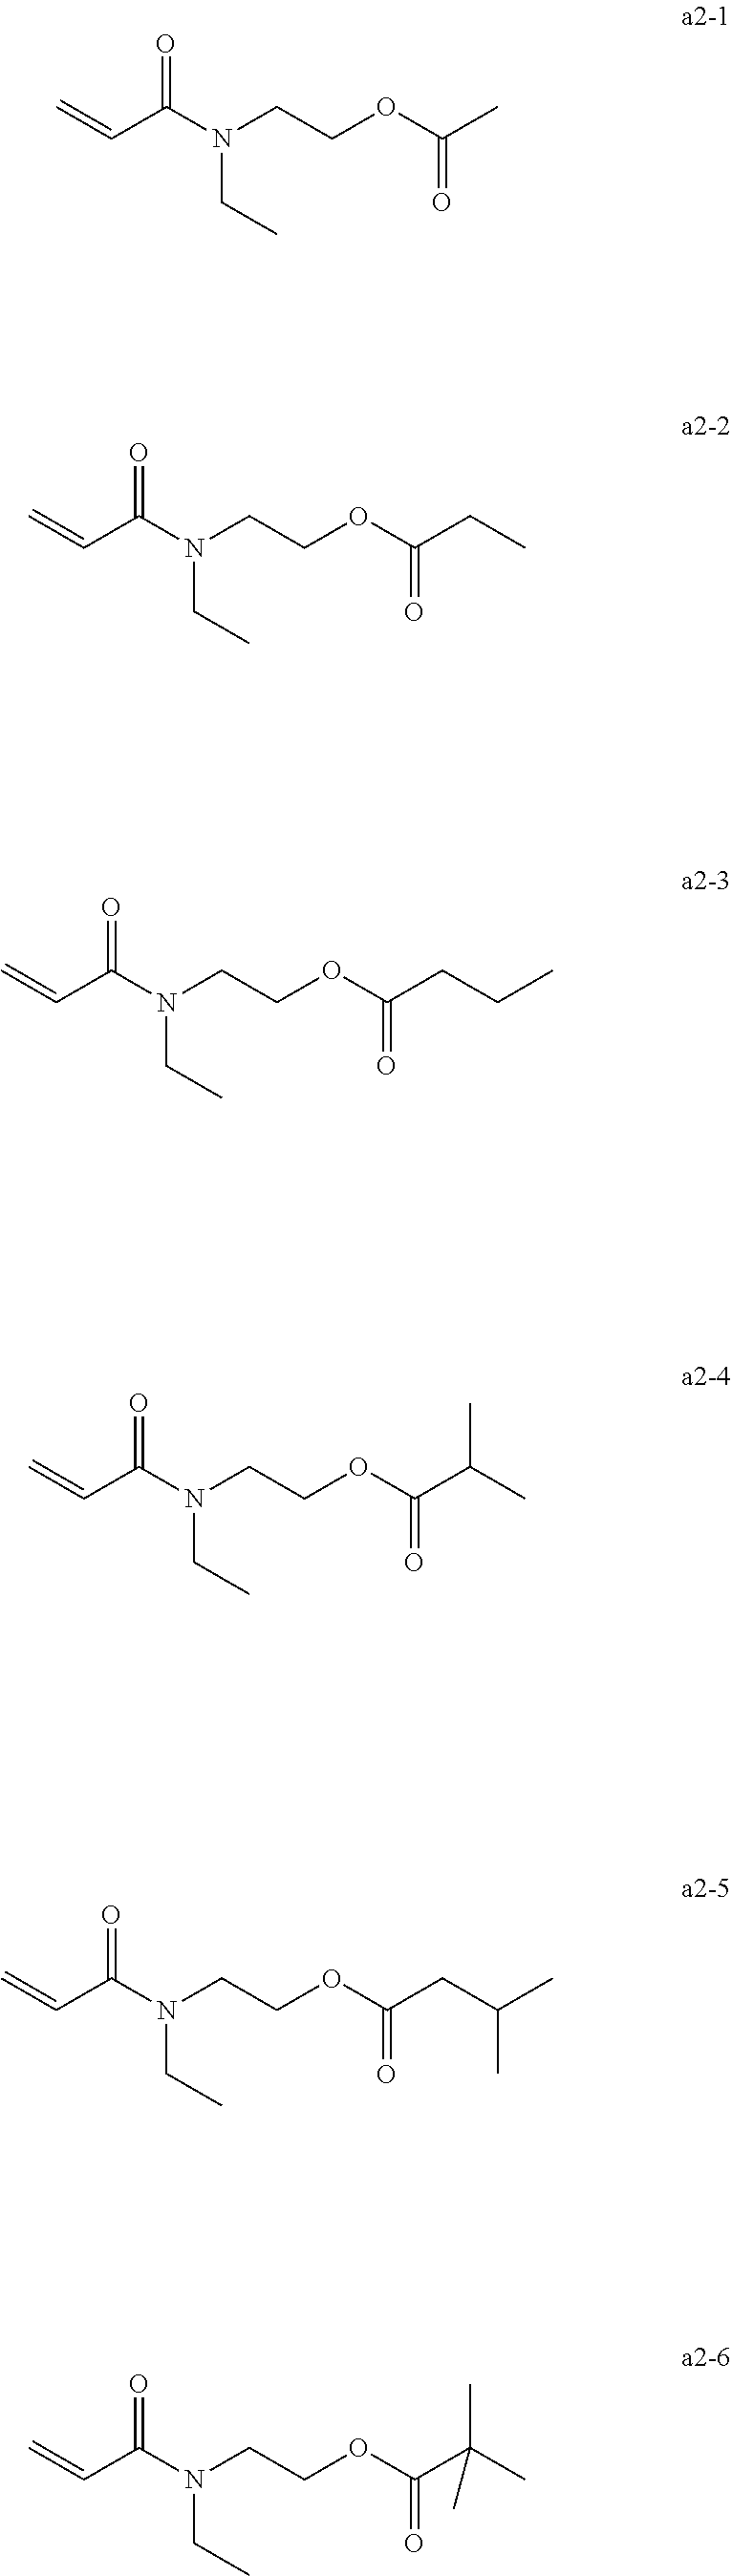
C=CC(N(CCOC(C)=O)CC)=O.C=CC(N(CCOC(CC)=O)CC)=O.C=CC(N(CCOC(CCC)=O)CC)=O.C=CC(N(CCOC(C(C)C)=O)CC)=O.C=CC(N(CCOC(CC(C)C)=O)CC)=O.C=CC(N(CCOC(C(C)(C)C)=O)CC)=O
